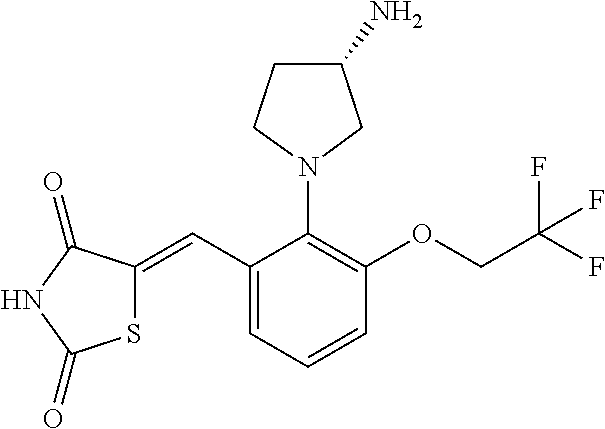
S1C(=CC2=CC=CC(OCC(F)(F)F)=C2N2CC(N)CC2)C(=O)NC1=O
